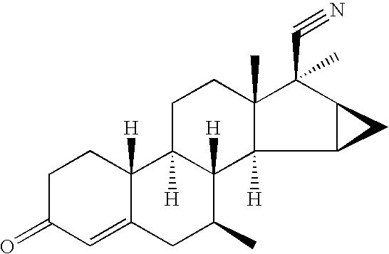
C1=C2C([H])(CCC1=O)C1([H])C([H])(C(C)C2)C2([H])C(C)(CC1)C(C#N)(C)C1C2C1
